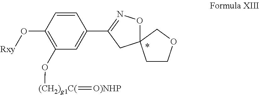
C1=CC(O[Rxy])=C(O[(CH2)g1C(]=[O)NHP])C=C1C1=NOC2(C1)CCOC2
